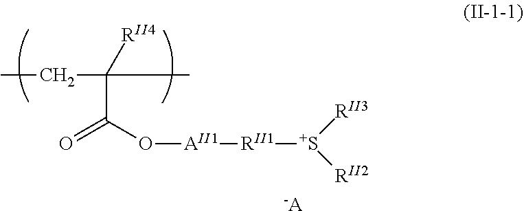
CCC(C(=O)O[AII1][RII1][S+]([RII2])[RII3])(C)[RII4].[-A]
